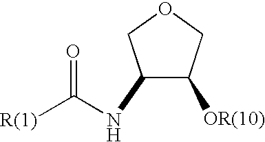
C1(NC([R(1)])=O)C([OR(10)])COC1
